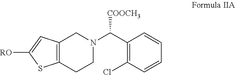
C1(C([COOCH3])N2CCC3=C(C2)C=C([RO])S3)=C(Cl)C=CC=C1
